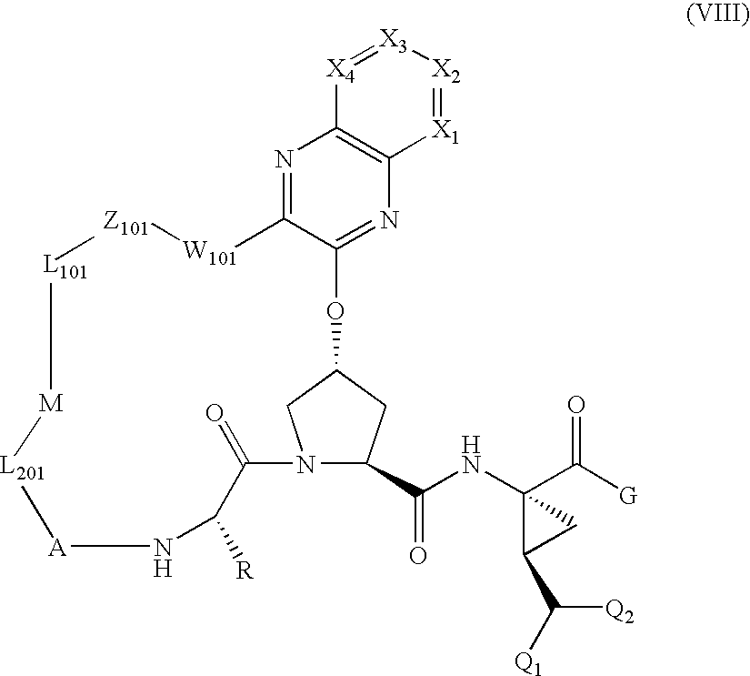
N1=C([W101][Z101])C(OC2CN(C(C([R])N[A][L201][M][L101]C)=O)C(C(NC3(C([G])=O)C(C([Q2])[Q1])C3)=O)C2)=NC2=C1[X4]=[X3][X2]=[X1]2
